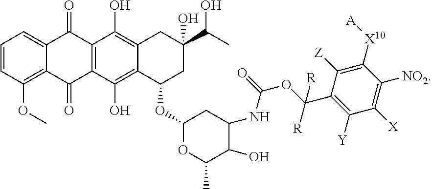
C12=CC=CC(OC)=C1C(=O)C1=C(C2=O)C(O)=C2C(=C1O)C(OC1OC(C)C(O)C(NC(OC(C3=C([Y])C([X])=C([NO2])C([X10][A])=C3[Z])([R])[R])=O)C1)CC(C(C)O)(O)C2
